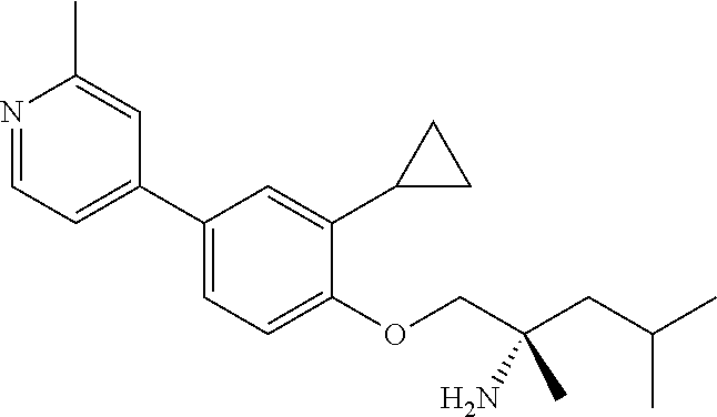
C1(C2=CC=NC(C)=C2)=CC=C(OCC(CC(C)C)(C)N)C(C2CC2)=C1
